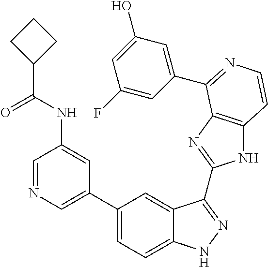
C1(C2=CN=CC(NC(C3CCC3)=O)=C2)=CC=C2C(=C1)C(C1=NC3=C(N1)C=CN=C3C1=CC(O)=CC(F)=C1)=NN2
